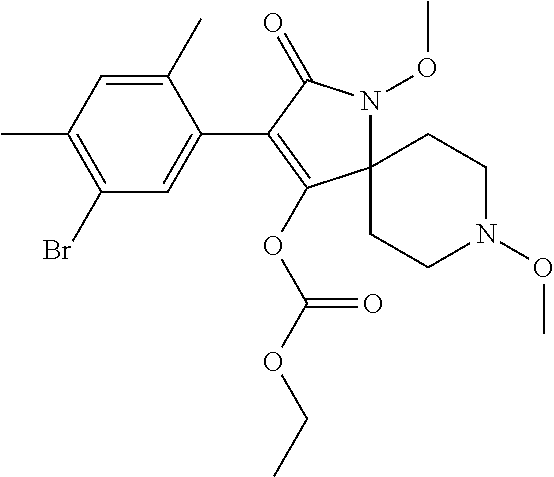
C12(N(OC)C(=O)C(C3=CC(Br)=C(C)C=C3C)=C1OC(OCC)=O)CCN(OC)CC2
